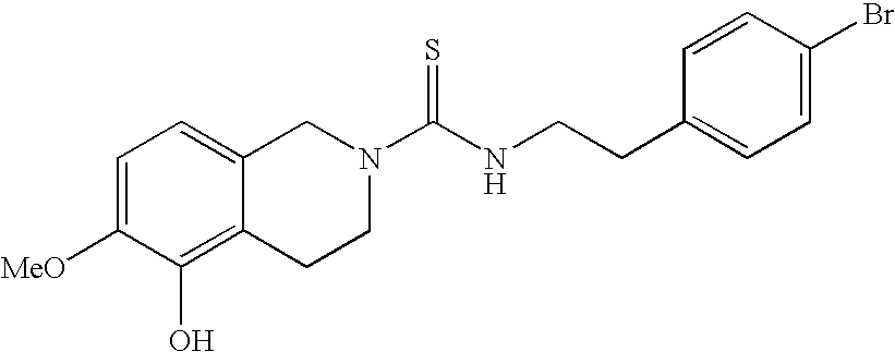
C1=C([MeO])C(O)=C2C(=C1)CN(C(NCCC1=CC=C(Br)C=C1)=S)CC2
